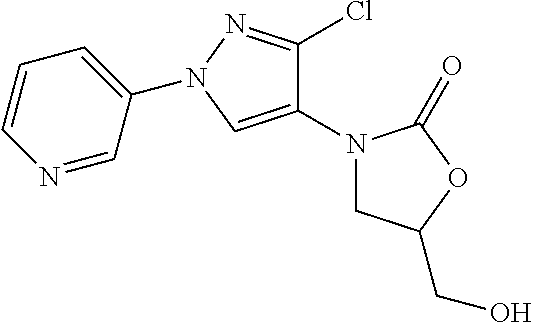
N1(C2=CN(C3=CC=CN=C3)N=C2Cl)CC(CO)OC1=O
